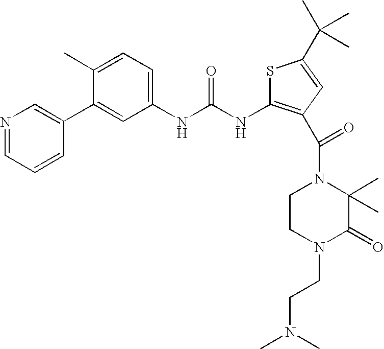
N1=CC=CC(C2=CC(NC(NC3=C(C(N4CCN(CCN(C)C)C(=O)C4(C)C)=O)C=C(C(C)(C)C)S3)=O)=CC=C2C)=C1
